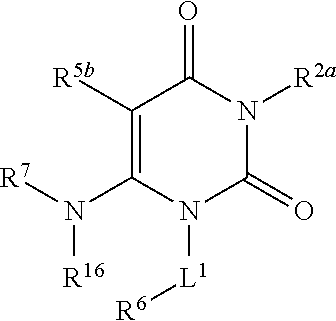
C1([R5b])=C(N([R7])[R16])N([L1][R6])C(=O)N([R2a])C1=O
